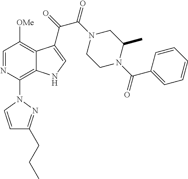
C1=NC(N2C=CC(CCC)=N2)=C2C(=C1[OMe])C(C(C(=O)N1CCN(C(C3=CC=CC=C3)=O)C(C)C1)=O)=CN2
